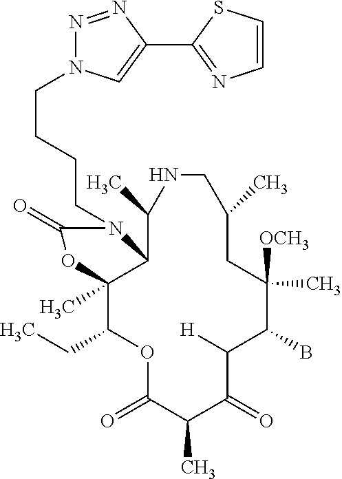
O1C(=O)C(C)C(=O)C([H])C(B)C([OCH3])(C)CC(C)CNC(C)C2C(C)(C1CC)OC(=O)N2CCCCN1N=NC(C2=NC=CS2)=C1
